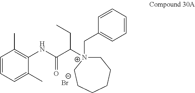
[Br-].C1=CC=C(C)C(NC(C([N+]2(CC3=CC=CC=C3)CCCCCC2)CC)=O)=C1C
